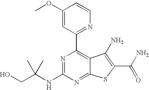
C1(C2=NC=CC(OC)=C2)=C2C(=NC(NC(CO)(C)C)=N1)SC(C(=O)N)=C2N
